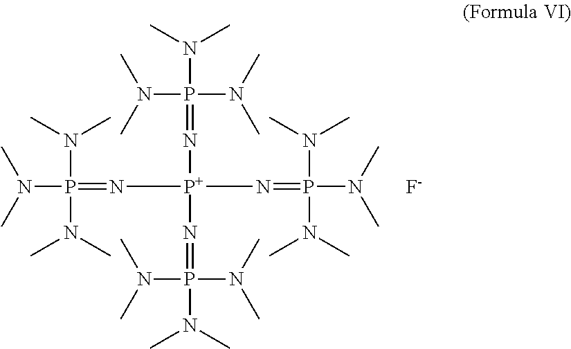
N(P(N(C)C)(N(C)C)=N[P+](N=P(N(C)C)(N(C)C)N(C)C)(N=P(N(C)C)(N(C)C)N(C)C)N=P(N(C)C)(N(C)C)N(C)C)(C)C.[F-]
